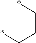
*CCC*
